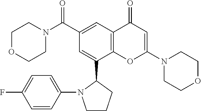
C12=C(C=C(C(N3CCOCC3)=O)C=C1C1N(C3=CC=C(F)C=C3)CCC1)C(=O)C=C(N1CCOCC1)O2
